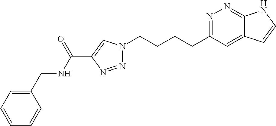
N1=C(CCCCN2N=NC(C(NCC3=CC=CC=C3)=O)=C2)C=C2C(=N1)NC=C2
